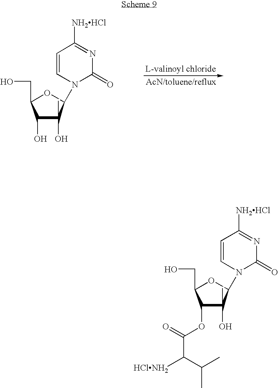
C1(O)C(C)(O)C(N2C(=O)N=C([NH2HCl])C=C2)OC1CO.C1(OC(=O)C(C(C)C)[HClNH2])C(C)(O)C(N2C(=O)N=C([NH2HCl])C=C2)OC1CO
